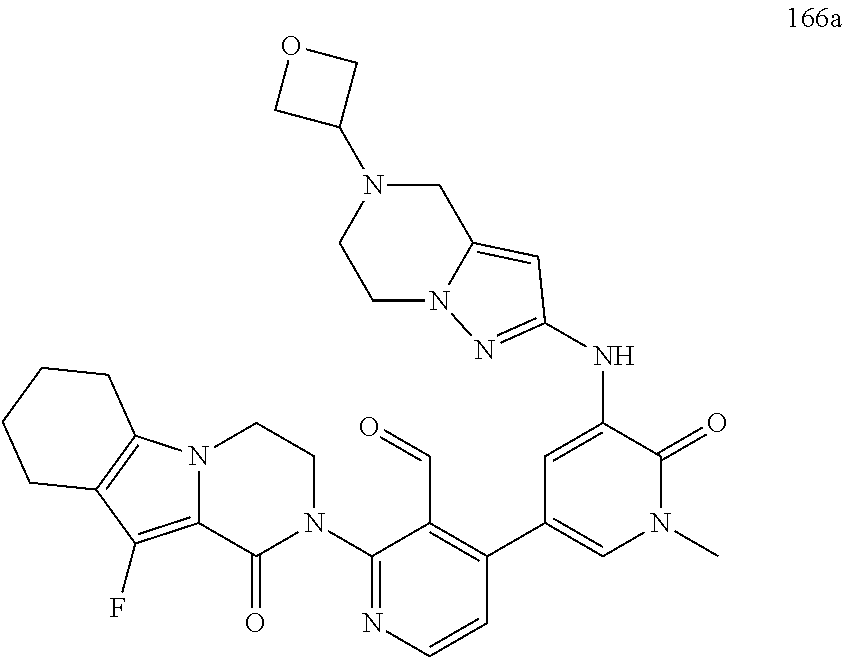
N12C(=C(F)C3=C1CCCC3)C(=O)N(C1=NC=CC(C3=CN(C)C(=O)C(NC4=NN5C(=C4)CN(C4COC4)CC5)=C3)=C1C=O)CC2
